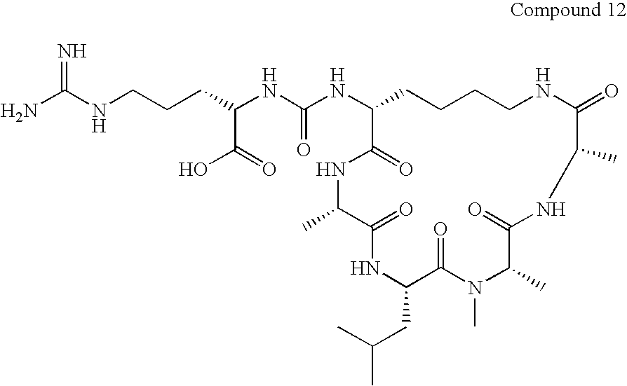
NC(NCCCC(NC(NC1CCCCNC(=O)C(C)NC(=O)C(C)N(C)C(=O)C(CC(C)C)NC(=O)C(C)NC1=O)=O)C(=O)O)=N
